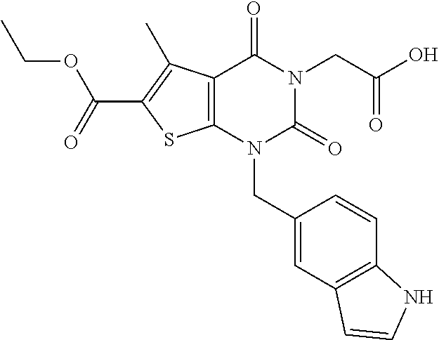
C12=C(N(CC3=CC4=C(C=C3)NC=C4)C(=O)N(CC(O)=O)C1=O)SC(C(=O)OCC)=C2C
